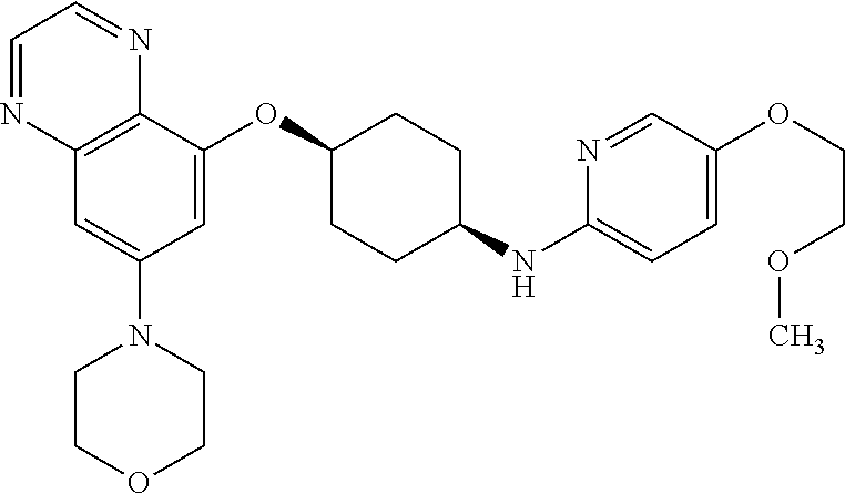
C12=C(C(OC3CCC(NC4=CC=C(OCCOC)C=N4)CC3)=CC(N3CCOCC3)=C1)N=CC=N2
